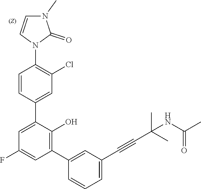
C1=CC(C2=CC(F)=CC(C3=CC(C#CC(C)(C)NC(=O)C)=CC=C3)=C2O)=CC(Cl)=C1N1C(=O)N(C)C=C1
